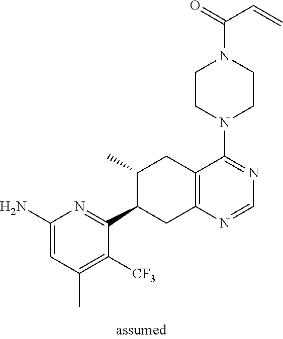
C1(N)=CC(C)=C([CF3])C(C2CC3=C(CC2C)C(N2CCN(C(=O)C=C)CC2)=NC=N3)=N1
